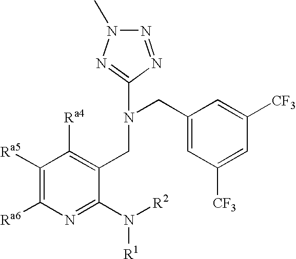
C1([Ra5])=C([Ra6])N=C(N([R2])[R1])C(CN(CC2=CC([CF3])=CC([CF3])=C2)C2=NN(C)N=N2)=C1[Ra4]
